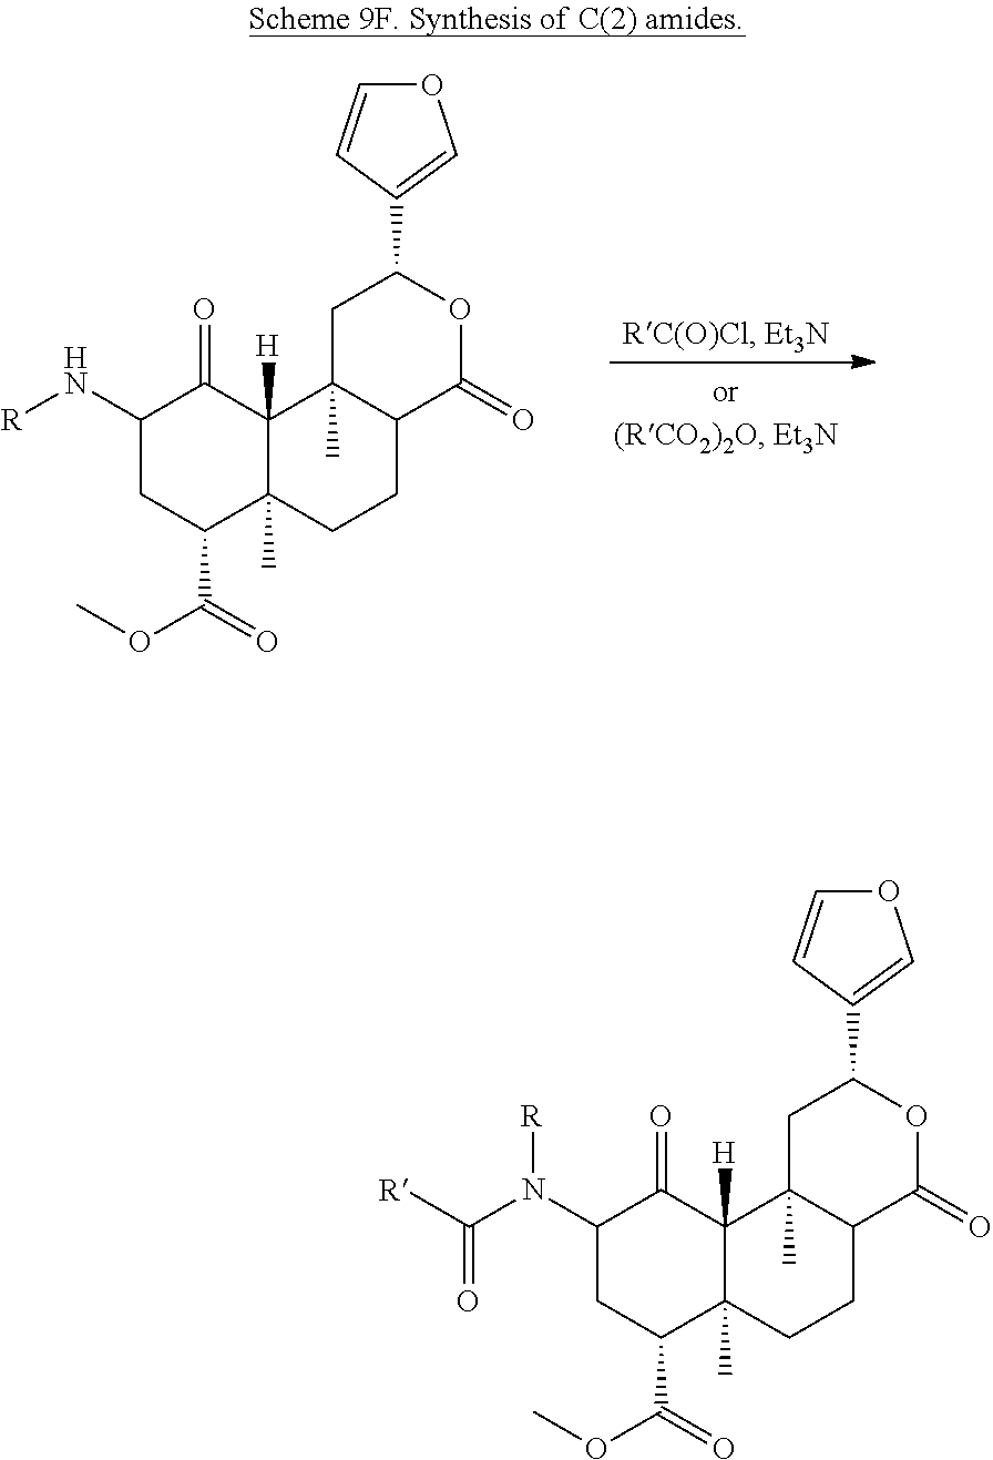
C1(N[R])CC(C(OC)=O)C2(C)C([H])(C1=O)C1(C)C(CC2)C(=O)OC(C2=COC=C2)C1.C1(N(C([R])=O)[R])CC(C(OC)=O)C2(C)C([H])(C1=O)C1(C)C(CC2)C(=O)OC(C2=COC=C2)C1
